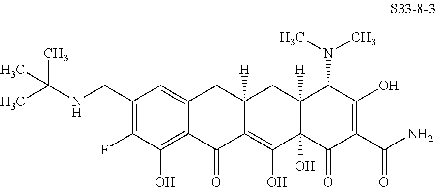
C1(CNC(C)(C)C)=C(F)C(O)=C2C(=C1)CC1([H])C(=C(O)C3(O)C([H])(C1)C(N(C)C)C(O)=C(C(N)=O)C3=O)C2=O
